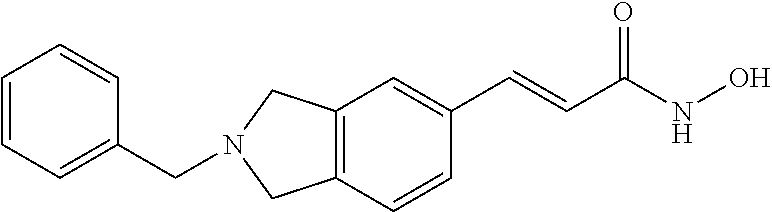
C1=CC=C(CN2CC3=C(C=CC(C=CC(NO)=O)=C3)C2)C=C1
